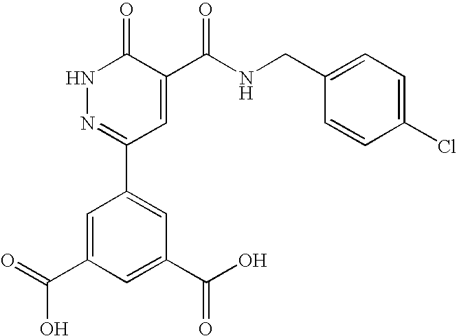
N1N=C(C2=CC(C(O)=O)=CC(C(=O)O)=C2)C=C(C(NCC2=CC=C(Cl)C=C2)=O)C1=O
